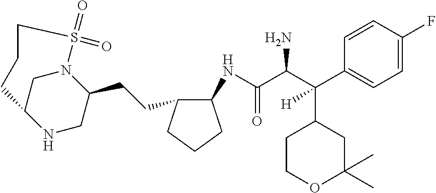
C(C(C(C1=CC=C(F)C=C1)(C1CCOC(C)(C)C1)[H])N)(=O)NC1C(CCC2CNC3CN2S(=O)(=O)CCC3)CCC1
